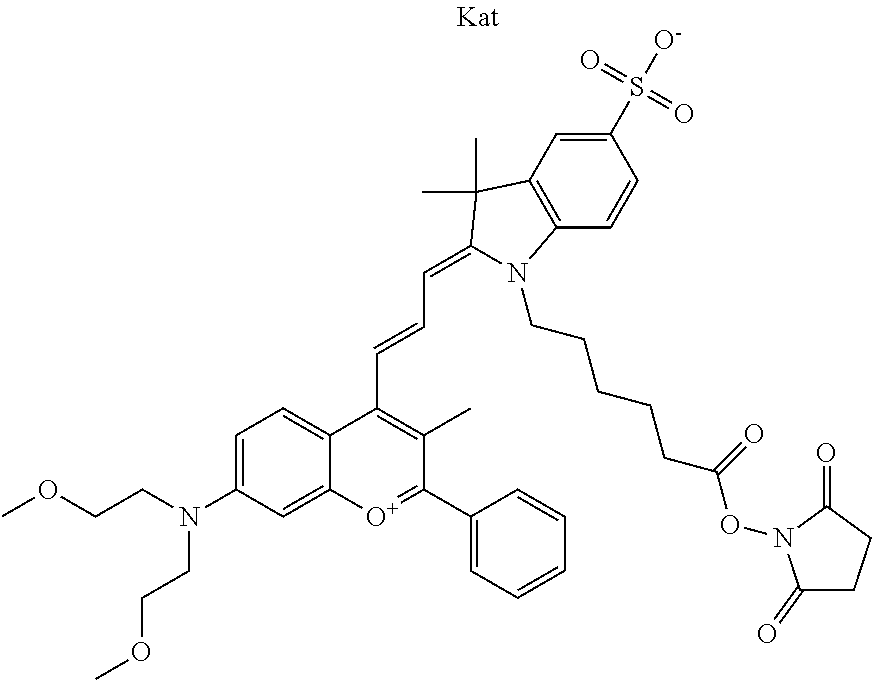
COCCN(CCOC)C1=CC=C2C(=C1)[O+]=C(C1=CC=CC=C1)C(C)=C2C=CC=C1C(C)(C)C2=C(C=CC(S(=O)(=O)[O-])=C2)N1CCCCCC(ON1C(=O)CCC1=O)=O
